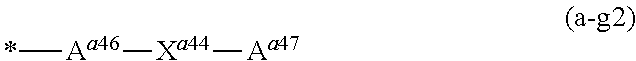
*[Aa46][Xa44][Aa47]
